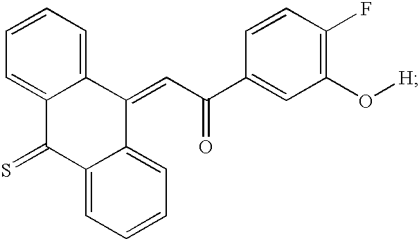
C12=CC=CC=C1C(=CC(=O)C1=CC(O[H])=C(F)C=C1)C1=CC=CC=C1C2=S
